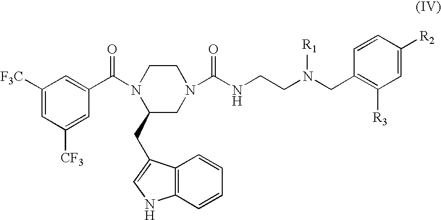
C12=C(C(CC3CN(C(=O)NCCN([R1])CC4=C([R3])C=C([R2])C=C4)CCN3C(C3=CC([F3C])=CC([CF3])=C3)=O)=CN1)C=CC=C2
